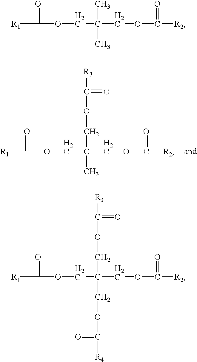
[R1]C(=O)OCC(COC([R2])=O)(COC(=O)[R3])C.[R1]C(=O)OCC(COC([R2])=O)(C)C.[R1]C(=O)OCC(COC([R2])=O)(COC(=O)[R3])COC(=O)[R4]
